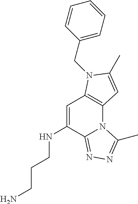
C1=C(NCCCN)C2=NN=C(C)N2C2=C1N(CC1=CC=CC=C1)C(C)=C2
